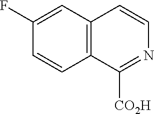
C12=C(C=C(F)C=C1)C=CN=C2[CO2H]
